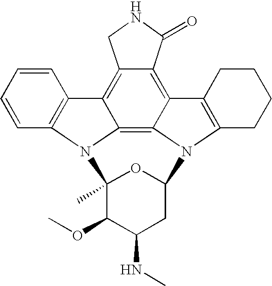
C12=C3C4=C(CCCC4)N4C5CC(NC)C(OC)C(C)(O5)N5C6=C(C=CC=C6)C(=C1CNC2=O)C5=C34
